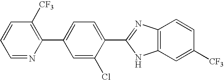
C1=NC(C2=CC=C(C3=NC4=C(N3)C=C([CF3])C=C4)C(Cl)=C2)=C([CF3])C=C1
